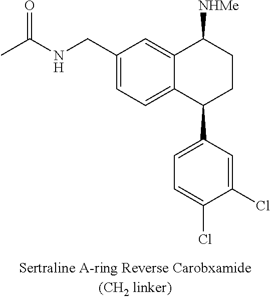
C12=CC(CNC(C)=O)=CC=C1C(C1=CC=C(Cl)C(Cl)=C1)CCC2[NHMe]
